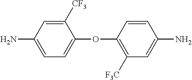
C1([CF3])=CC(N)=CC=C1OC1=C([F3C])C=C(N)C=C1
